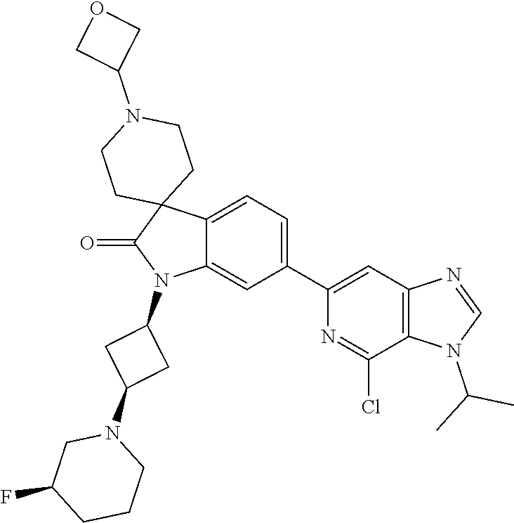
C12=CC=C(C3=CC4=C(C(Cl)=N3)N(C(C)C)C=N4)C=C1N(C1CC(N3CC(F)CCC3)C1)C(=O)C21CCN(C2COC2)CC1
